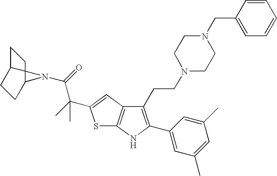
C1(CCN2CCN(CC3=CC=CC=C3)CC2)=C(C2=CC(C)=CC(C)=C2)NC2=C1C=C(C(C)(C(=O)N1C3CCC1CC3)C)S2
